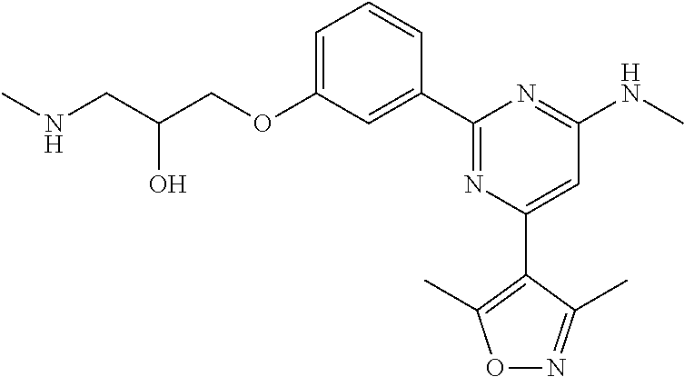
C1=C(OCC(CNC)O)C=C(C2=NC(C3=C(C)ON=C3C)=CC(NC)=N2)C=C1
